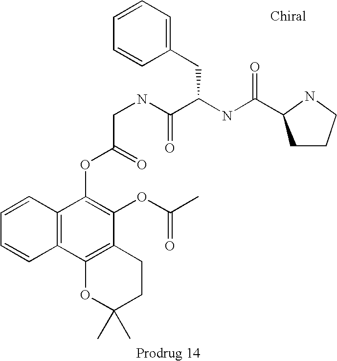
C1=CC2=C(C=C1)C1=C(C(OC(C)=O)=C2OC(=O)CNC(C(NC(=O)C2CCCN2)CC2=CC=CC=C2)=O)CCC(C)(C)O1
